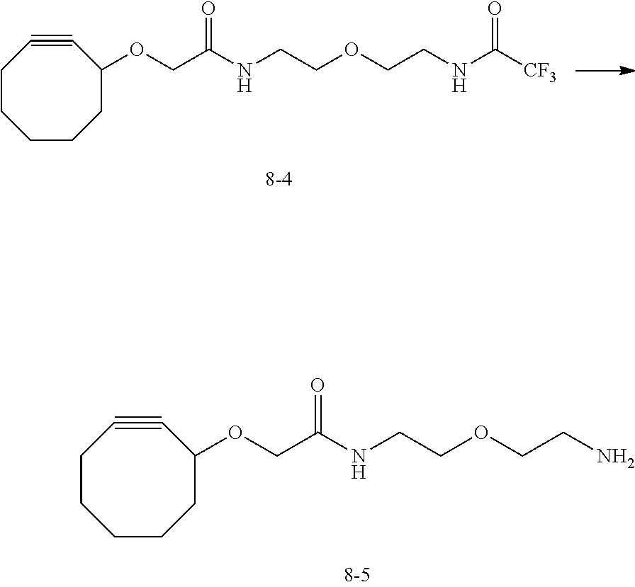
C1CCC(OCC(NCCOCCN)=O)C#CCC1.C1CCC(OCC(NCCOCCNC([CF3])=O)=O)C#CCC1
